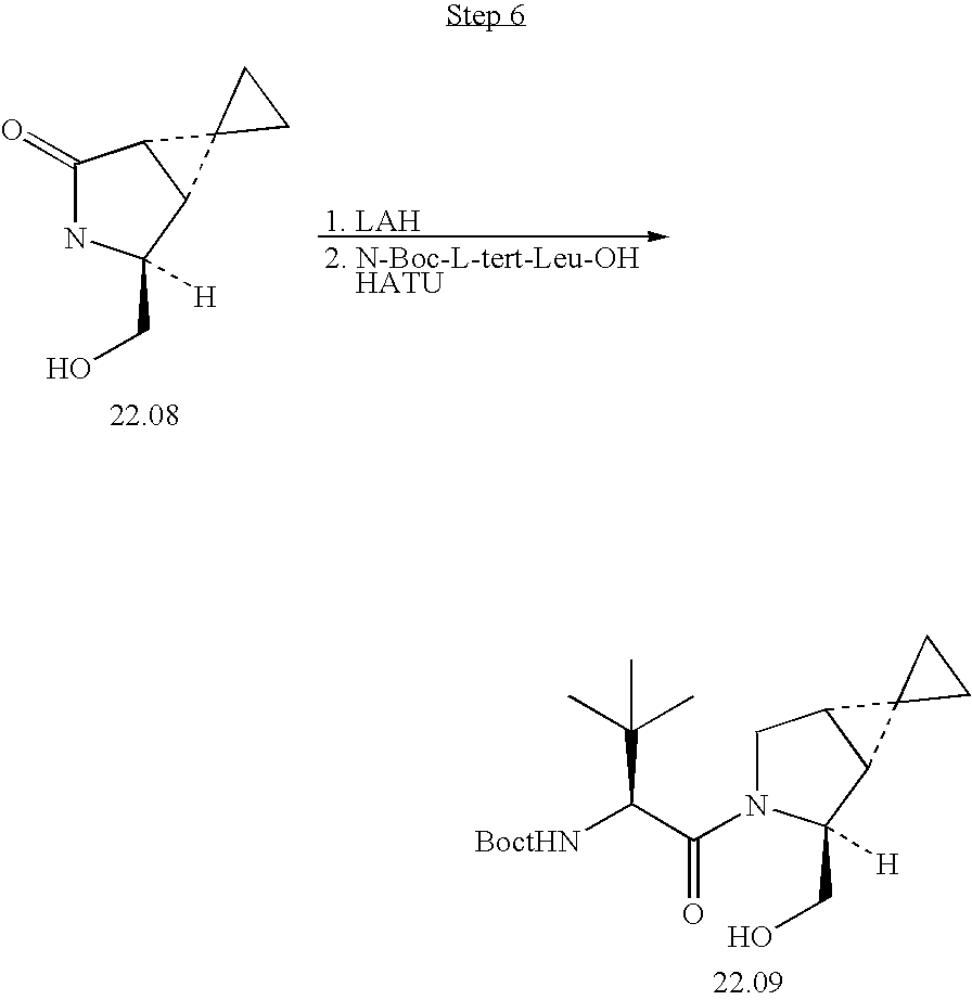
C(C1([H])N(C(C([BoctHN])C(C)(C)C)=O)CC2C1C21CC1)O.C(C1([H])NC(=O)C2C1C21CC1)O.[1. LAH].[2. N-Boc-L-tert-Leu-OH    HATU]
